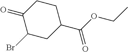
C1(Br)CC(C(=O)OCC)CCC1=O
